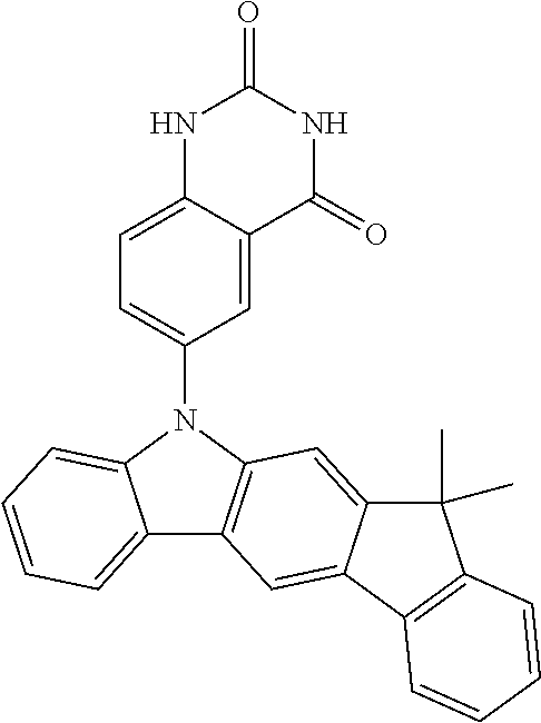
N1C2=CC=C(N3C4=CC=CC=C4C4=C3C=C3C(=C4)C4=C(C3(C)C)C=CC=C4)C=C2C(=O)NC1=O
